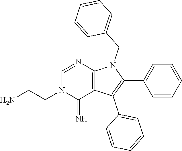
C(CN)N1C(=N)C2=C(N=C1)N(CC1=CC=CC=C1)C(C1=CC=CC=C1)=C2C1=CC=CC=C1
